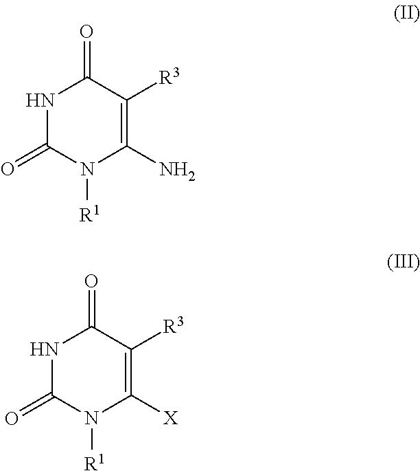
N1C(=O)N([R1])C(N)=C([R3])C1=O.N1C(=O)N([R1])C([X])=C([R3])C1=O
